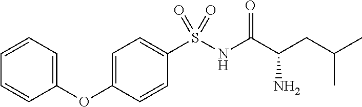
C1=CC=C(OC2=CC=C(S(NC(C(CC(C)C)N)=O)(=O)=O)C=C2)C=C1
